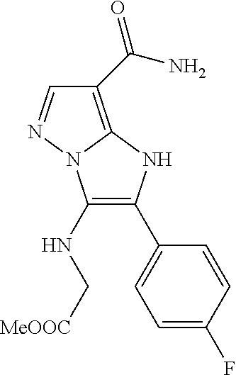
C1(C(N)=O)=C2N(N=C1)C(NC[MeOOC])=C(C1=CC=C(F)C=C1)N2
